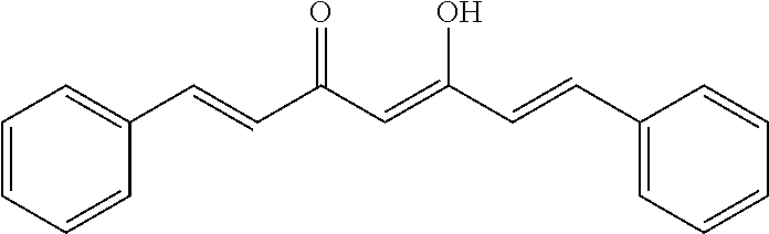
C1=CC=CC(C=CC(C=C(O)C=CC2=CC=CC=C2)=O)=C1
